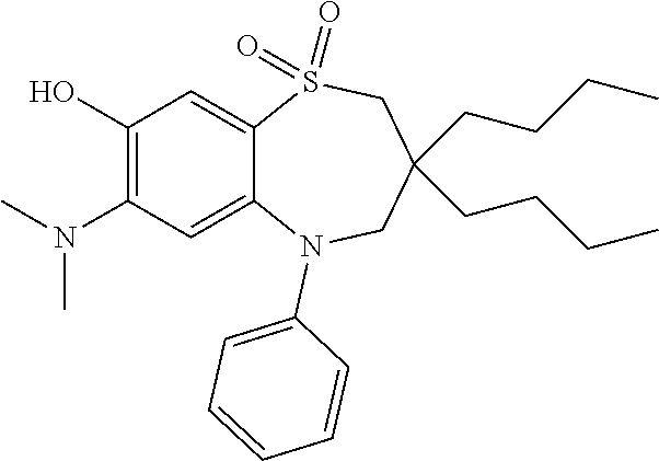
OC1=C(N(C)C)C=C2C(=C1)S(=O)(=O)CC(CCCC)(CCCC)CN2C1=CC=CC=C1
